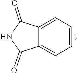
N1C(=O)C2=CC=CC=C2C1=O
